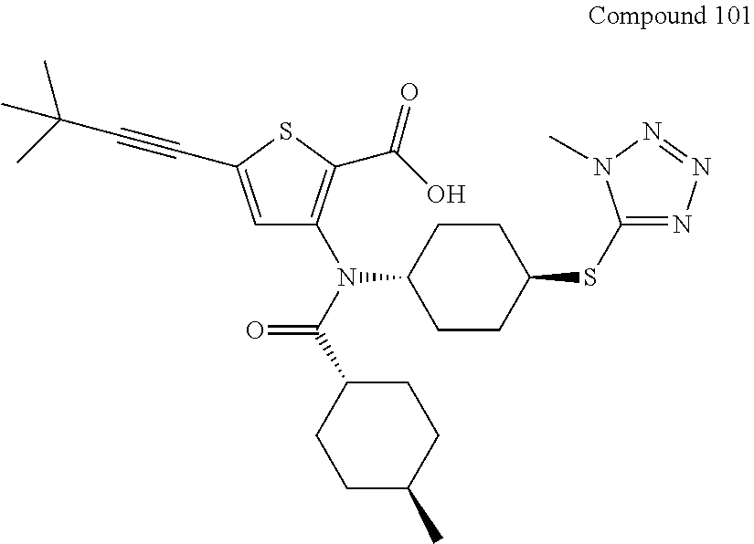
CC(C#CC1=CC(N(C(C2CCC(C)CC2)=O)C2CCC(SC3=NN=NN3C)CC2)=C(C(O)=O)S1)(C)C
